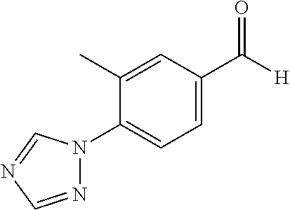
N1=CN=CN1C1=CC=C(C([H])=O)C=C1C
